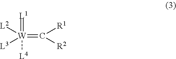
[W](=C([R1])[R2])(=[L1])([L2])([L3])[L4]
